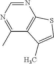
N1=CN=C(C)C2=C1SC=C2C
